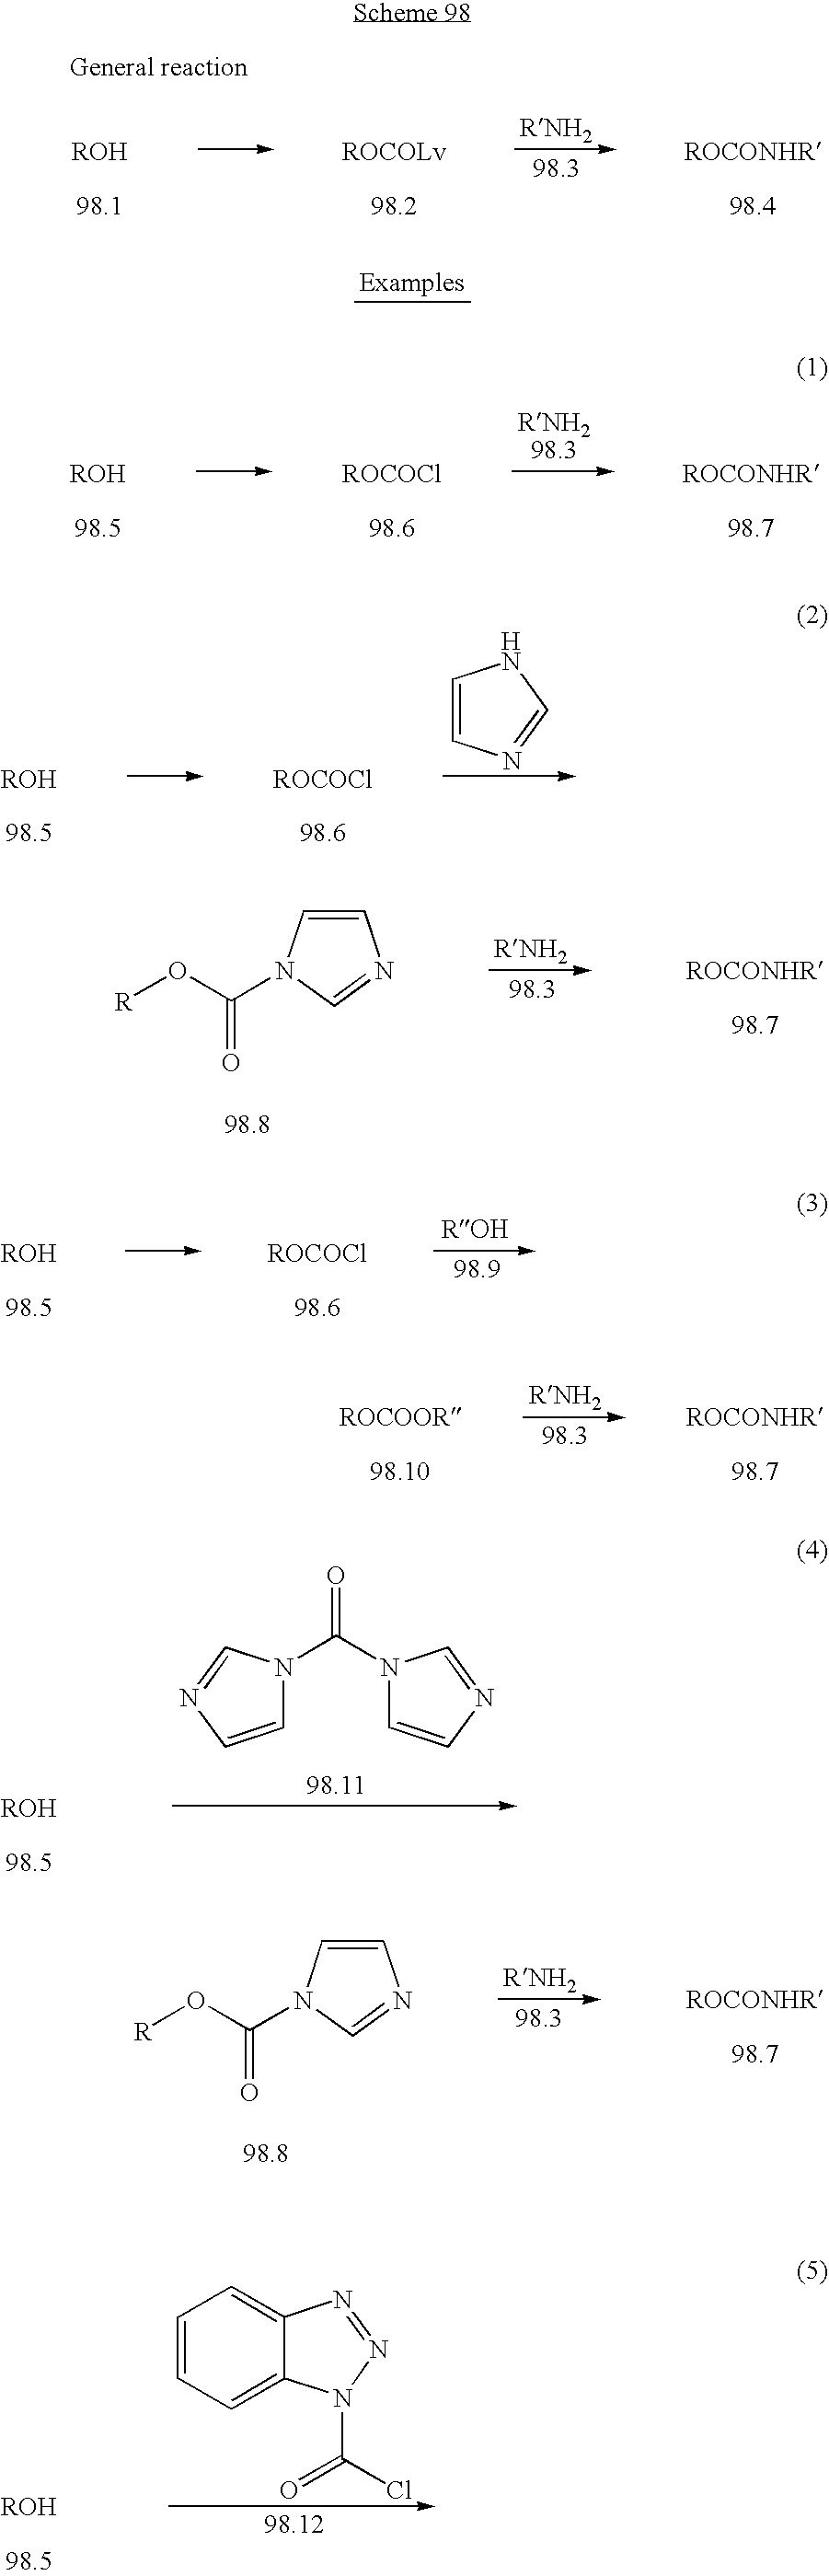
C1=CN=CN1.C1=CN(C(O[R])=O)C=N1.C1=CN(C(O[R])=O)C=N1.C1=CN=CN1C(N1C=CN=C1)=O.C1=CC=C2C(=C1)N=NN2C(Cl)=O
